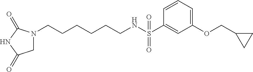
C1=CC=C(OCC2CC2)C=C1S(=O)(=O)NCCCCCCN1CC(=O)NC1=O
